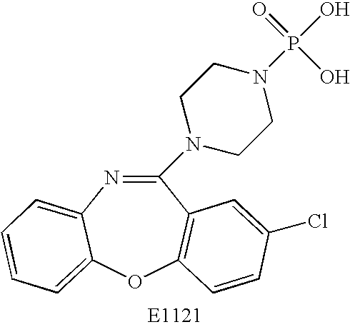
C1(N2CCN(P(O)(=O)O)CC2)=NC2=CC=CC=C2OC2=C1C=C(Cl)C=C2
